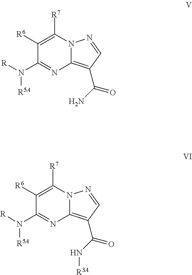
C1([R6])=C([R7])N2C(=C(C(N)=O)C=N2)N=C1N([R])[R5A].C1([R6])=C([R7])N2C(=C(C(N[R3A])=O)C=N2)N=C1N([R5A])[R]
